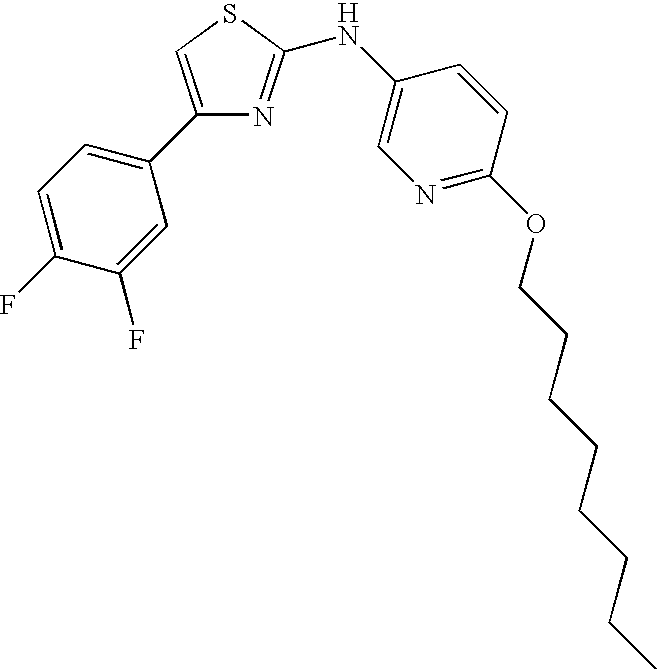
C1(C2=CC=C(F)C(F)=C2)=CSC(NC2=CN=C(OCCCCCCCC)C=C2)=N1
